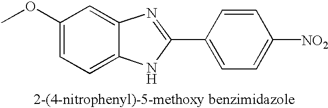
C1(OC)=CC=C2C(=C1)N=C(C1=CC=C([NO2])C=C1)N2
